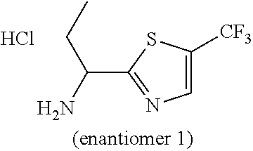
C1=C([CF3])SC(C(N)CC)=N1.Cl
